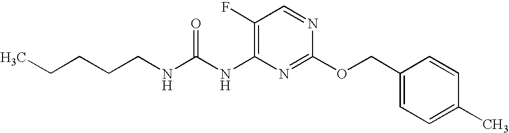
C1(F)=C(NC(NCCCCC)=O)N=C(OCC2=CC=C(C)C=C2)N=C1
